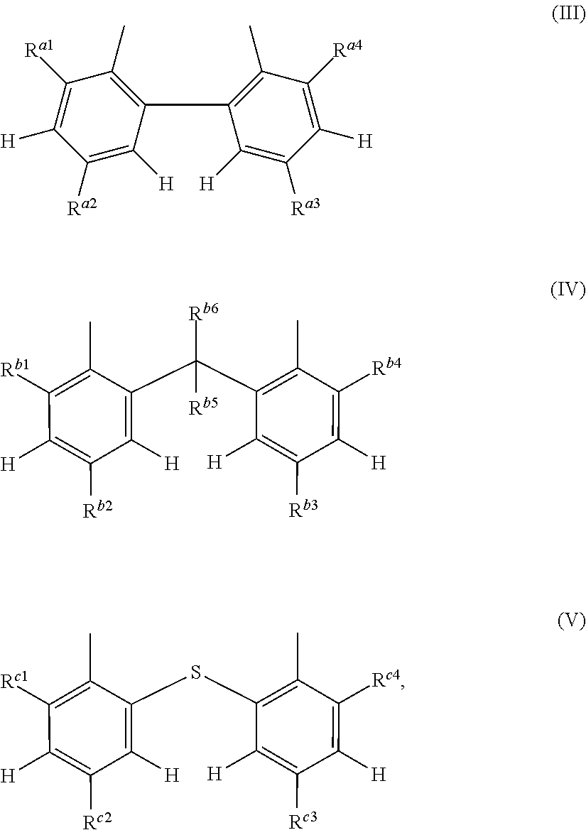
C1(C2=C(C)C([Ra4])=C([H])C([Ra3])=C2[H])=C(C)C([Ra1])=C([H])C([Ra2])=C1[H].C1(C(C2=C(C)C([Rb4])=C([H])C([Rb3])=C2[H])([Rb5])[Rb6])=C([H])C([Rb2])=C([H])C([Rb1])=C1C.C1(SC2=C(C)C([Rc4])=C([H])C([Rc3])=C2[H])=C([H])C([Rc2])=C([H])C([Rc1])=C1C
